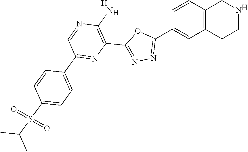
C12=C(CCNC1)C=C(C1=NN=C(C3=C(N)N=CC(C4=CC=C(S(=O)(=O)C(C)C)C=C4)=N3)O1)C=C2.[H].[H].[H]
